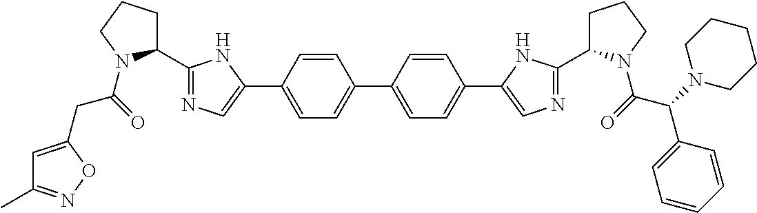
C1=CC(C2=CN=C(C3CCCN3C(=O)CC3=CC(C)=NO3)N2)=CC=C1C1=CC=C(C2=CN=C(C3CCCN3C(C(C3=CC=CC=C3)N3CCCCC3)=O)N2)C=C1
